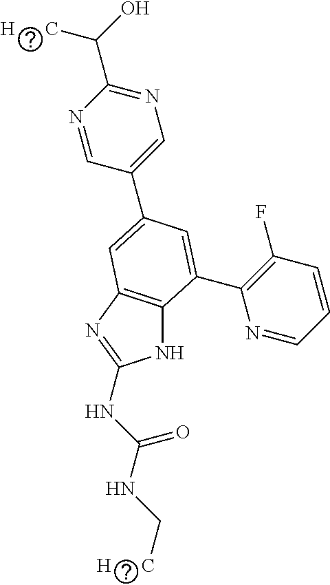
N1C2=C(N=C1NC(NC[H      C])=O)C=C(C1=CN=C(C([H      C])O)N=C1)C=C2C1=C(F)C=CC=N1
